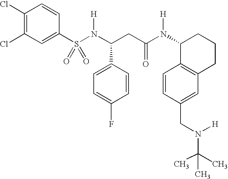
S(N(C(CC(N(C1C2=C(CCC1)C=C(CN(C(C)(C)C)[H])C=C2)[H])=O)C1=CC=C(F)C=C1)[H])(=O)(=O)C1=CC(Cl)=C(Cl)C=C1
